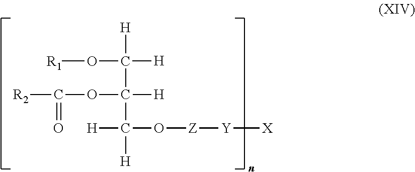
O(C([H])([H])C([H])(OC([R2])=O)C([H])([H])O[Z][Y][X])[R1]
